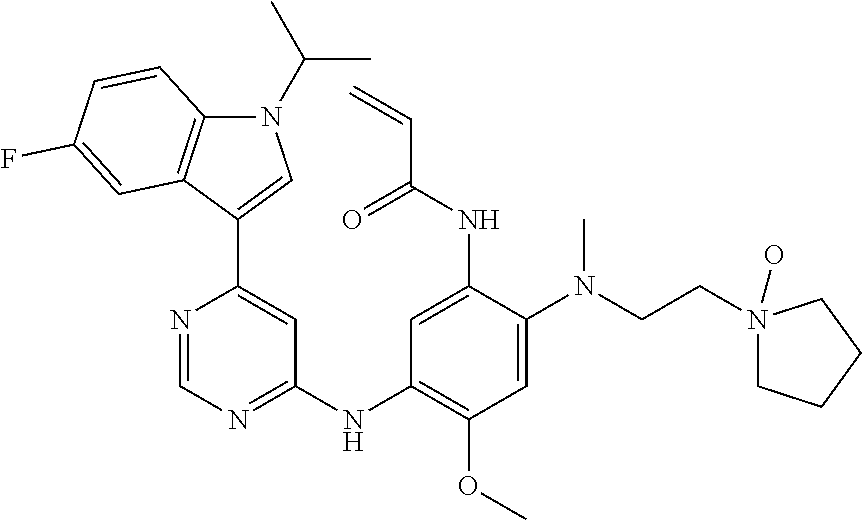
C1=NC(C2=CN(C(C)C)C3=C2C=C(F)C=C3)=CC(NC2=C(OC)C=C(N(CCN3(O)CCCC3)C)C(NC(C=C)=O)=C2)=N1
